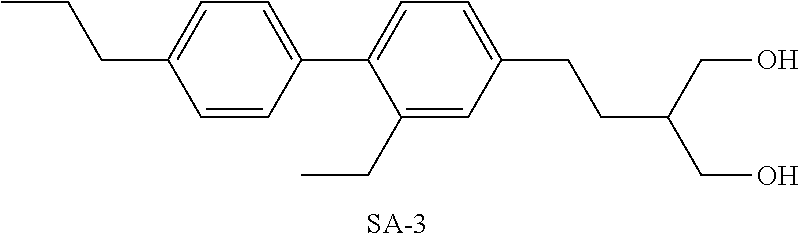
C1=C(CCC(CO)CO)C=C(CC)C(C2=CC=C(CCC)C=C2)=C1
